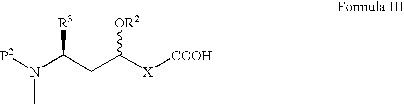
[X](C(CC(N([P2])C)[R3])[OR2])[COOH]
